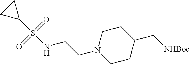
N1(CCNS(C2CC2)(=O)=O)CCC(C[NHBoc])CC1
